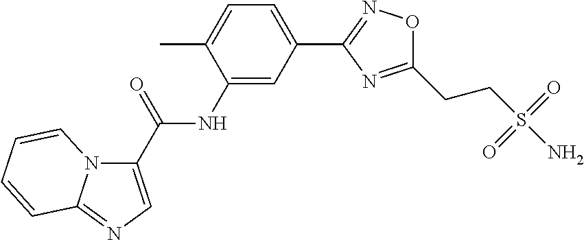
C1(NC(C2=CN=C3N2C=CC=C3)=O)=CC(C2=NOC(CCS(N)(=O)=O)=N2)=CC=C1C
